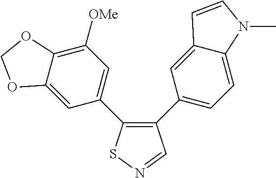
C12=CC(C3=C(C4=CC=C5C(=C4)C=CN5C)C=NS3)=CC([OMe])=C1OCO2
